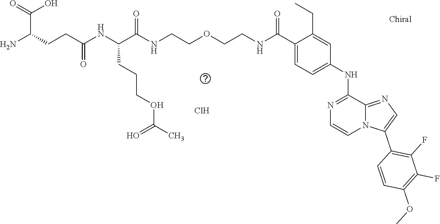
C1(C(NCCOCCNC(C(NC(CCC(N)C(=O)O)=O)CCCOC(C)=O)=O)=O)=CC=C(NC2=NC=CN3C2=NC=C3C2=C(F)C(F)=C(OC)C=C2)C=C1CC.Cl
